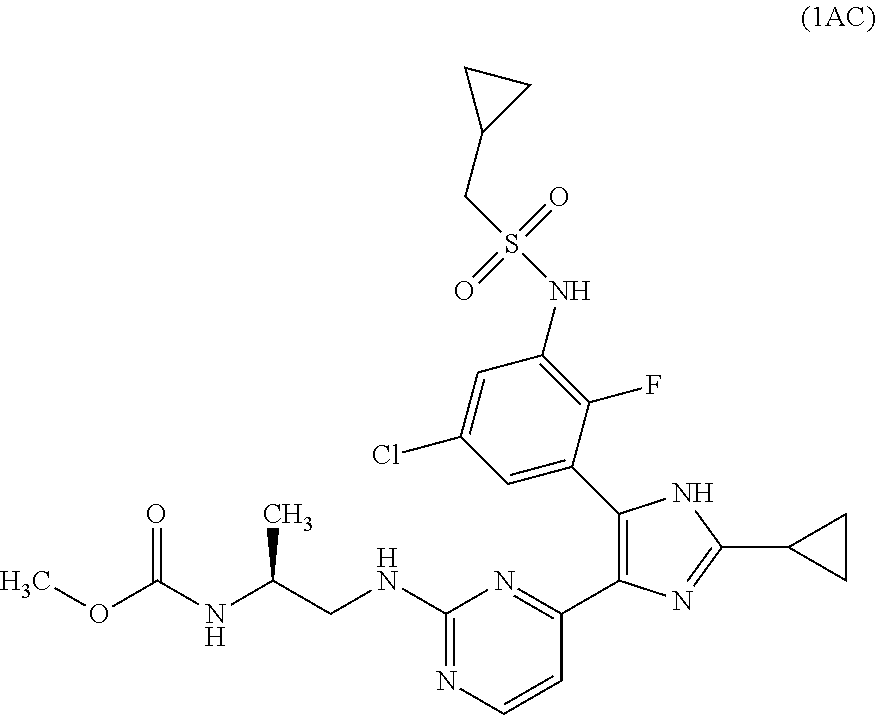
C1(NCC(C)NC(=O)OC)=NC=CC(C2=C(C3=CC(Cl)=CC(NS(=O)(=O)CC4CC4)=C3F)NC(C3CC3)=N2)=N1
